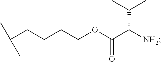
C(CCCCOC(C([NH2])C(C)C)=O)(C)C
